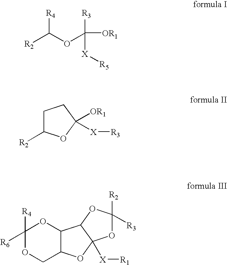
[R4]C(OC([R3])([OR1])[X][R5])[R2].C1C([R2])OC([OR1])([X][R3])C1.O1C([R2])([R3])OC2C1([X][R1])OC1C2OC([R4])([R6])OC1
